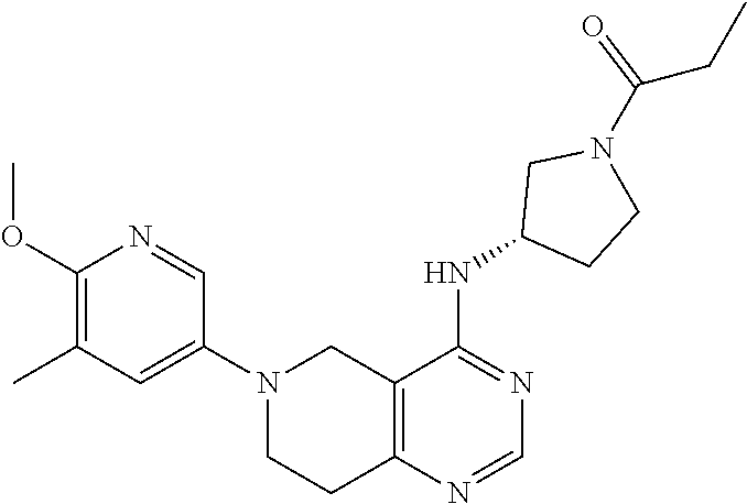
N1(C2=CC(C)=C(OC)N=C2)CCC2=C(C1)C(NC1CCN(C(CC)=O)C1)=NC=N2
